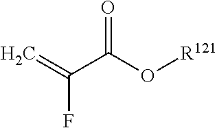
C(F)(=C)C(O[R121])=O
